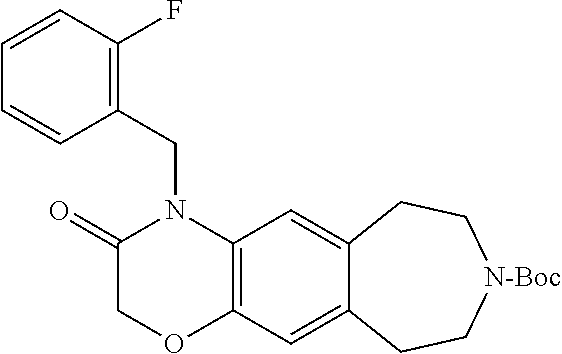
C1(=O)COC2=C(N1CC1=C(F)C=CC=C1)C=C1C(=C2)CC[N-Boc]CC1
